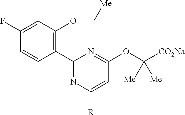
C1(C2=C(OC[Me])C=C(F)C=C2)=NC([R])=CC(OC([CO2Na])([Me])[Me])=N1
